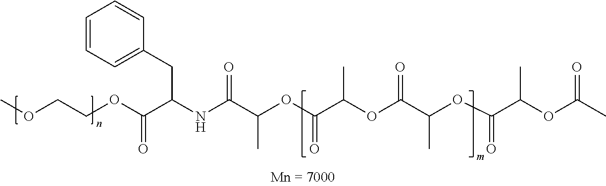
COCCOC(C(NC(C(OC(C(OC(C(OC(C(OC(C)=O)C)=O)C)=O)C)=O)C)=O)CC1=CC=CC=C1)=O
